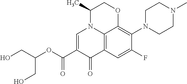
C(OC(C1=CN2C3=C(C1=O)C=C(F)C(N1CCN(C)CC1)=C3OCC2C)=O)(CO)CO
